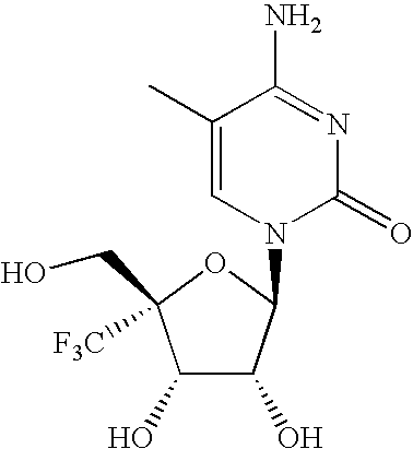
C1(O)C(O)C(N2C(=O)N=C(N)C(C)=C2)OC1([F3C])CO
